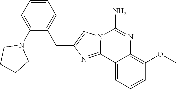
N12C(=NC(CC3=CC=CC=C3N3CCCC3)=C1)C1=CC=CC(OC)=C1N=C2N
